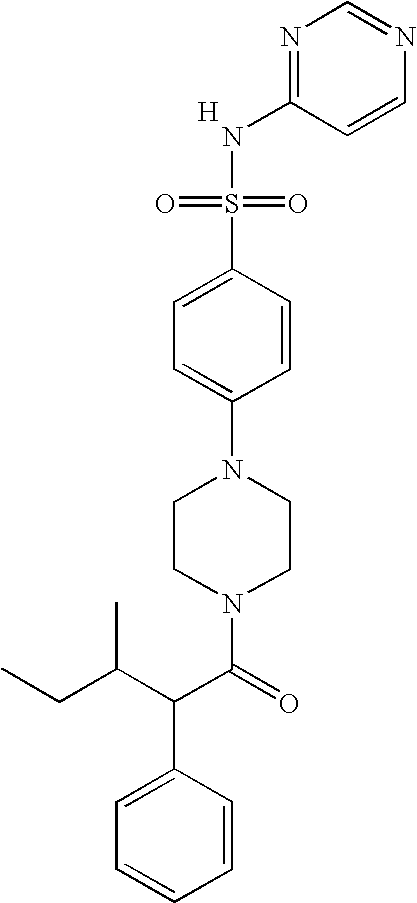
N1=C(NS(=O)(=O)C2=CC=C(N3CCN(C(=O)C(C(CC)C)C4=CC=CC=C4)CC3)C=C2)C=CN=C1.[H]
